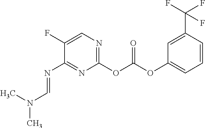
C1(OC(OC2=CC=CC(C(F)(F)F)=C2)=O)=NC=C(F)C(N=CN(C)C)=N1
